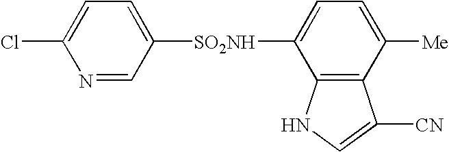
N1=CC([SO2NH]C2=CC=C([Me])C3=C2NC=C3[CN])=CC=C1Cl
